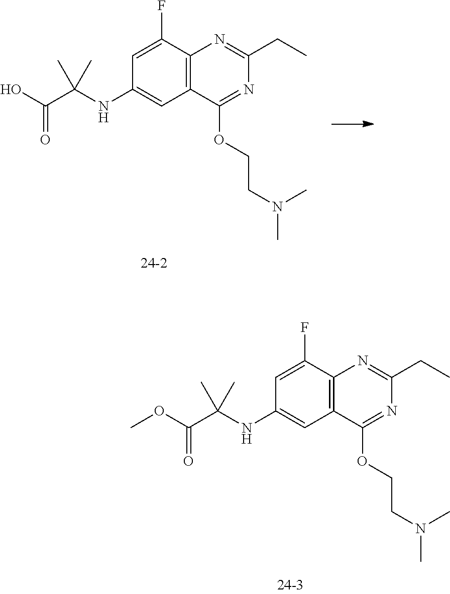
C12=C(C(F)=CC(NC(C(O)=O)(C)C)=C1)N=C(CC)N=C2OCCN(C)C.C12=C(C(F)=CC(NC(C(OC)=O)(C)C)=C1)N=C(CC)N=C2OCCN(C)C
